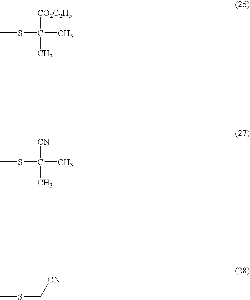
[CO2C2H5]C(SC)(C)C.[CN]C(SC)(C)C.[CN]CSC
